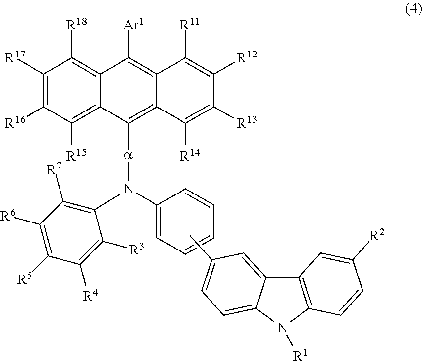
C12=C(N([R1])C3=CC=C(C)C=C13)C=CC([R2])=C2.C1([R17])=C([R16])C([R15])=C2C(=C1[R18])C([Ar1])=C1C(=C2[a]N(C2=CC=CC=C2)C2=C([R7])C([R6])=C([R5])C([R4])=C2[R3])C([R14])=C([R13])C([R12])=C1[R11]
